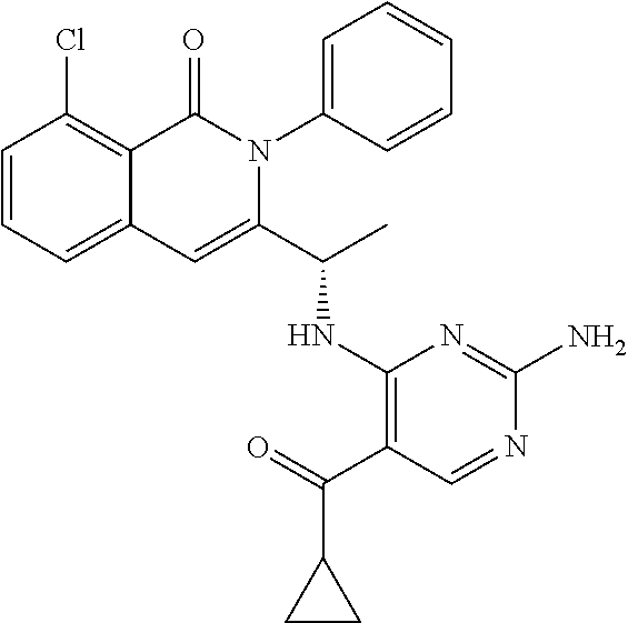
C1=CC=C2C(=C1Cl)C(=O)N(C1=CC=CC=C1)C(C(C)NC1=C(C(=O)C3CC3)C=NC(N)=N1)=C2
